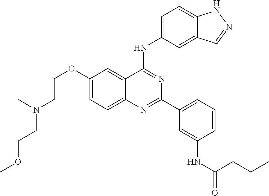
N1=C(C2=CC=CC(NC(=O)CCC)=C2)N=C(NC2=CC=C3NN=CC3=C2)C2=CC(OCCN(CCOC)C)=CC=C12
